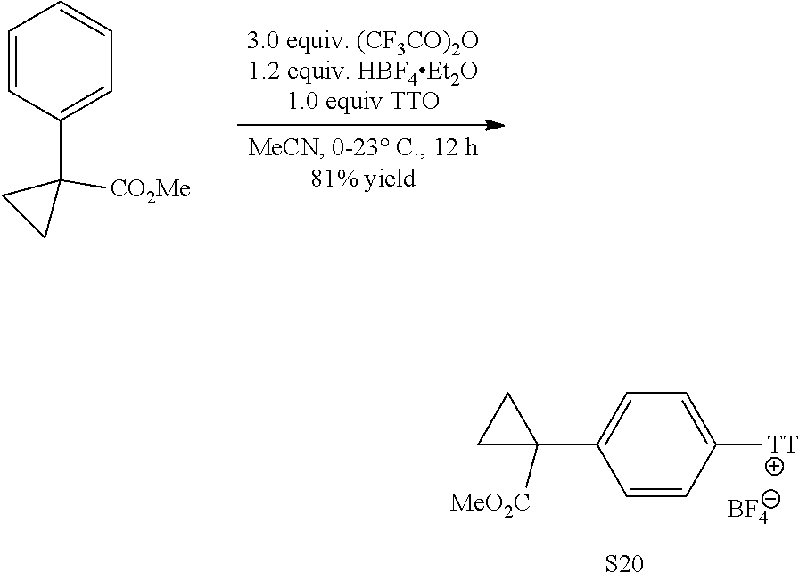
C1=CC(C2([CO2Me])CC2)=CC=C1.C1=C([TT])C=CC(C2([MeO2C])CC2)=C1.[BF4].[S20]
